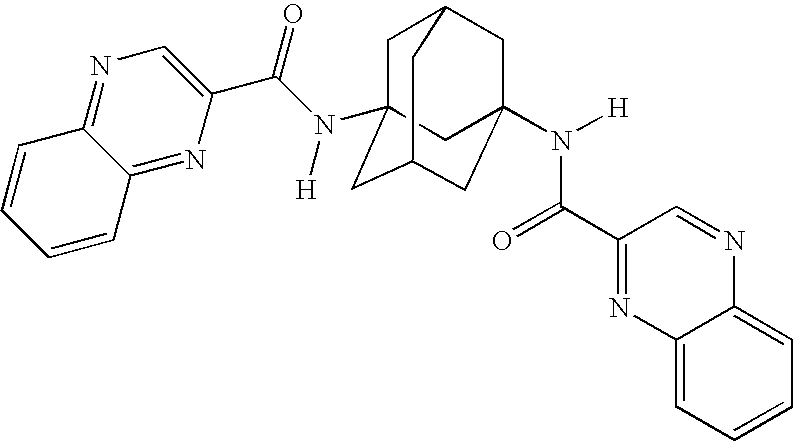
C1C2(N(C(C3=CN=C4C(=N3)C=CC=C4)=O)[H])CC3CC(N([H])C(C4=NC5=CC=CC=C5N=C4)=O)(CC1C3)C2
